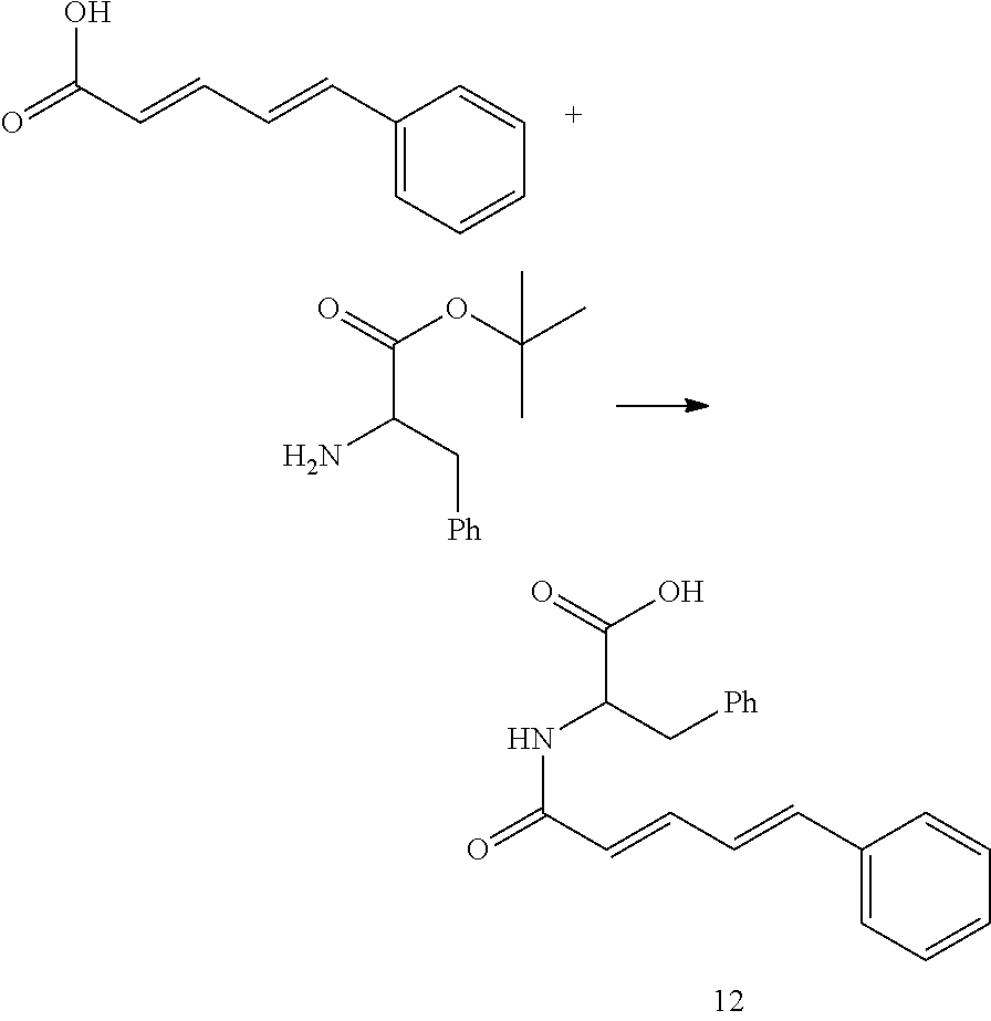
O=C(C=CC=CC1=CC=CC=C1)NC(C(O)=O)C[Ph].O=C(C=CC=CC1=CC=CC=C1)O.C(OC(C)(C)C)(=O)C(C[Ph])N
